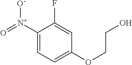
C1([N+](=O)[O-])=CC=C(OCCO)C=C1F
